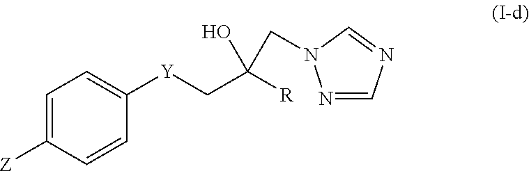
N1=CN=CN1CC(O)([R])C[Y]C1=CC=C([Z])C=C1
